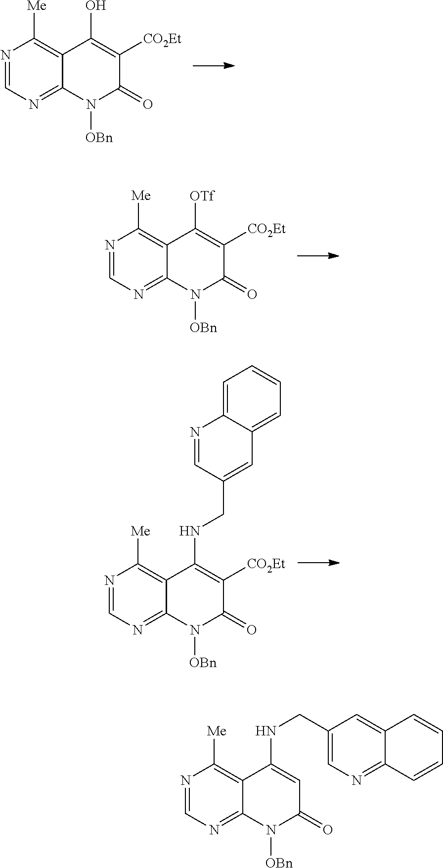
N1=CN=C2C(=C1[Me])C(O)=C([CO2Et])C(=O)N2[OBn].N1=CN=C2C(=C1[Me])C([OTf])=C([CO2Et])C(=O)N2[OBn].N1=CN=C2C(=C1[Me])C(NCC1=CC3=CC=CC=C3N=C1)=C([CO2Et])C(=O)N2[OBn].N1=CN=C2C(=C1[Me])C(NCC1=CN=C3C(=C1)C=CC=C3)=CC(=O)N2[OBn]
